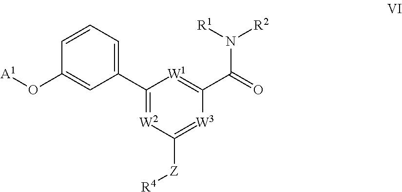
C1(C2=CC=CC(O[A1])=C2)=[W2]C([Z][R4])=[W3]C(C(=O)N([R1])[R2])=[W1]1
